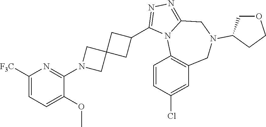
C1([F3C])=CC=C(OC)C(N2CC3(C2)CC(C2=NN=C4N2C2=C(CN(C5COCC5)C4)C=C(Cl)C=C2)C3)=N1
